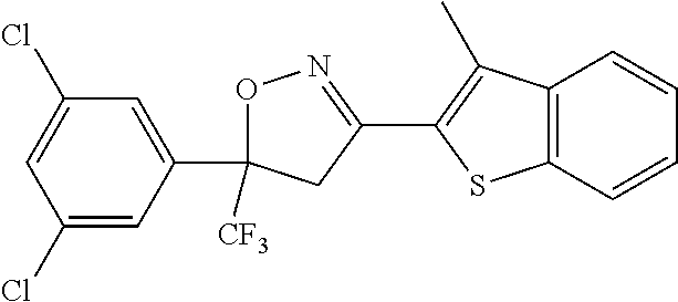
O1C([CF3])(C2=CC(Cl)=CC(Cl)=C2)CC(C2=C(C)C3=C(S2)C=CC=C3)=N1
